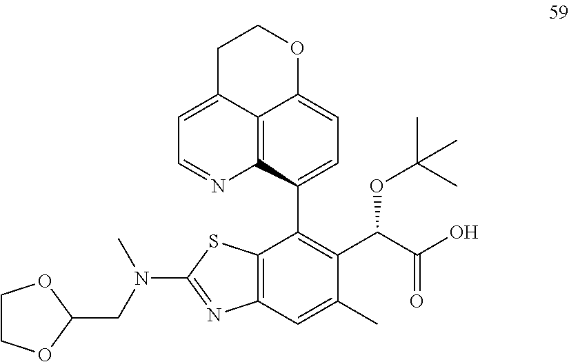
C12=C(C=C(C)C(C(C(O)=O)OC(C)(C)C)=C1C1=CC=C3C4=C1N=CC=C4CCO3)N=C(N(CC1OCCO1)C)S2
